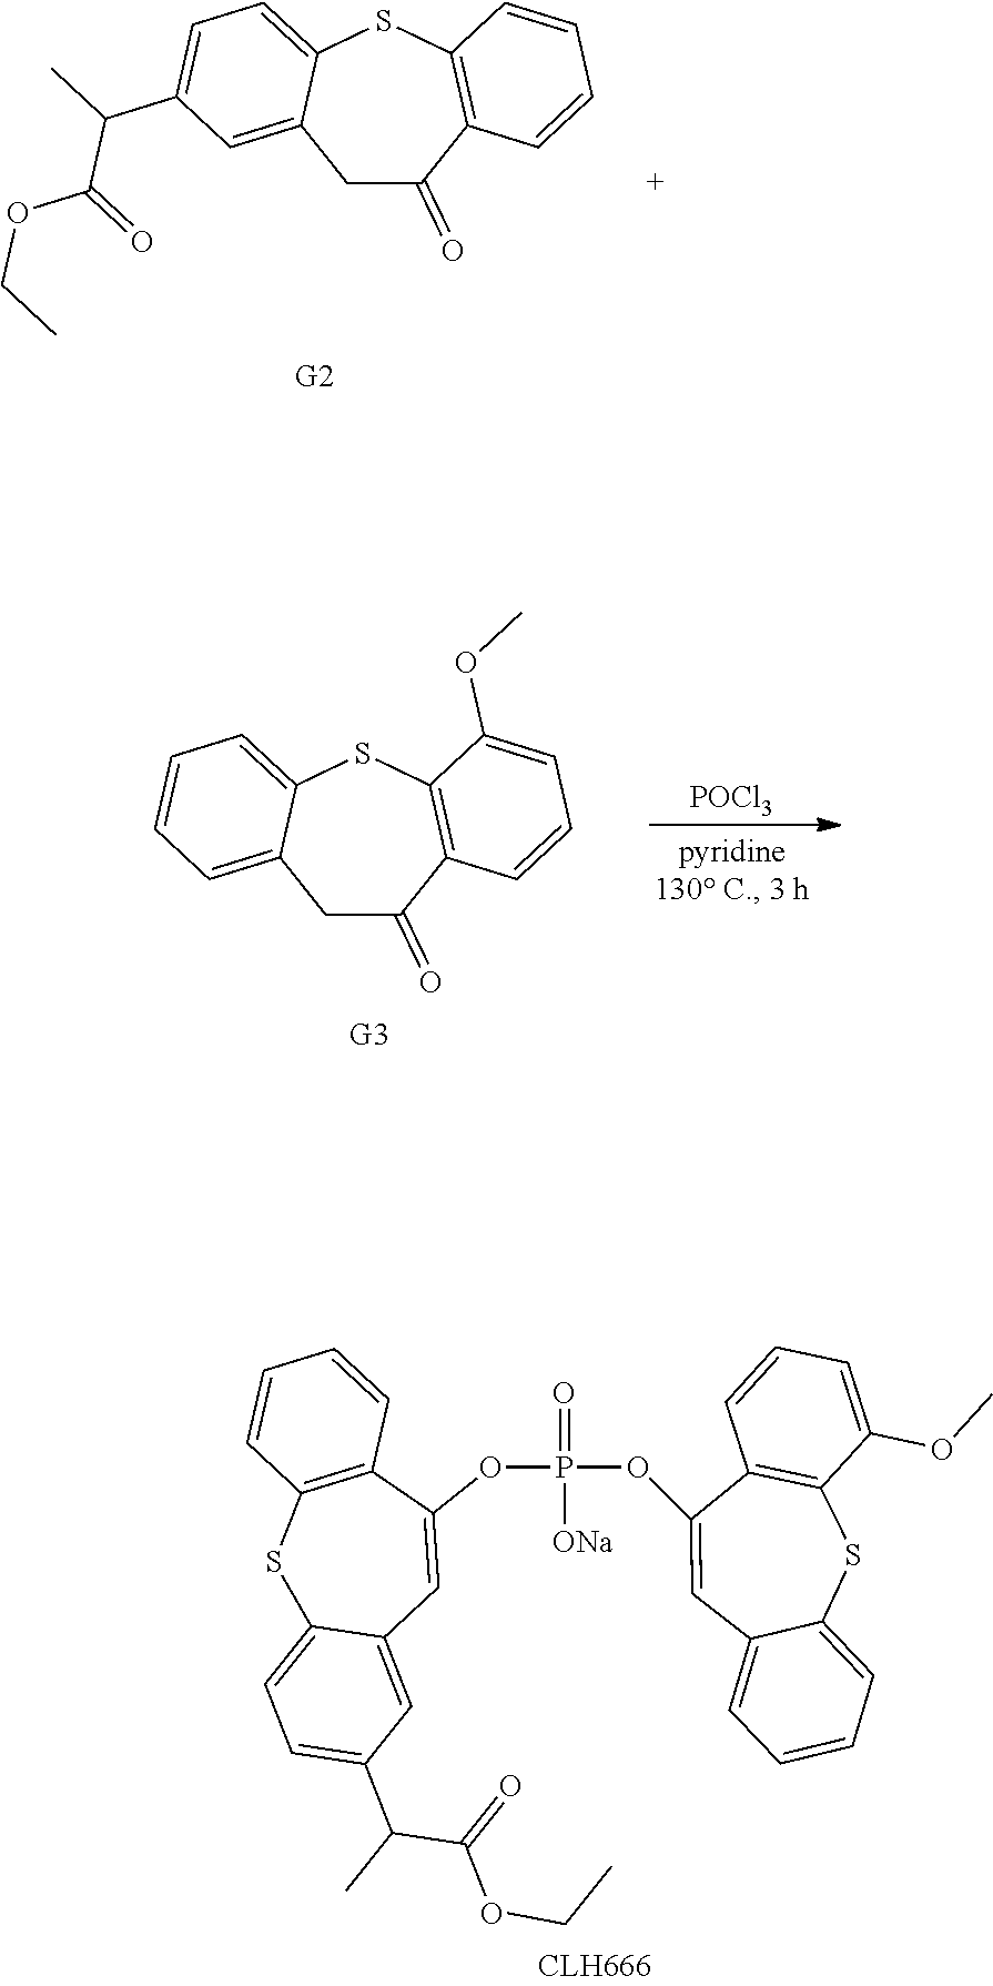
C12=CC=C(C(C)C(=O)OCC)C=C1C=C(OP(=O)(OC1=CC3=CC=CC=C3SC3=C1C=CC=C3OC)[ONa])C1=C(S2)C=CC=C1.C1C(=O)C2=C(SC3=CC=C(C(C)C(=O)OCC)C=C13)C=CC=C2.[POCl3].C1C(=O)C2=C(SC3=CC=CC=C13)C(OC)=CC=C2
